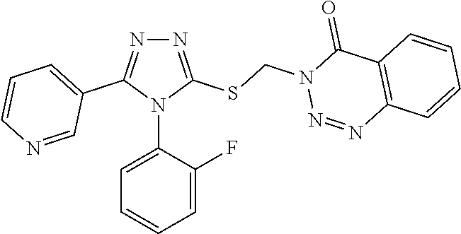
N1=C(SCN2N=NC3=C(C2=O)C=CC=C3)N(C2=CC=CC=C2F)C(C2=CC=CN=C2)=N1
